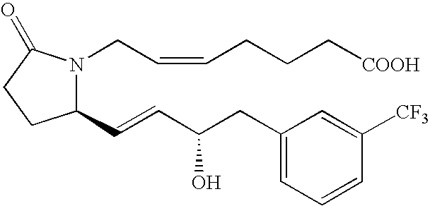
C1(C=CC(CC2=CC=CC([CF3])=C2)O)N(CC=CCCC[COOH])C(=O)CC1
